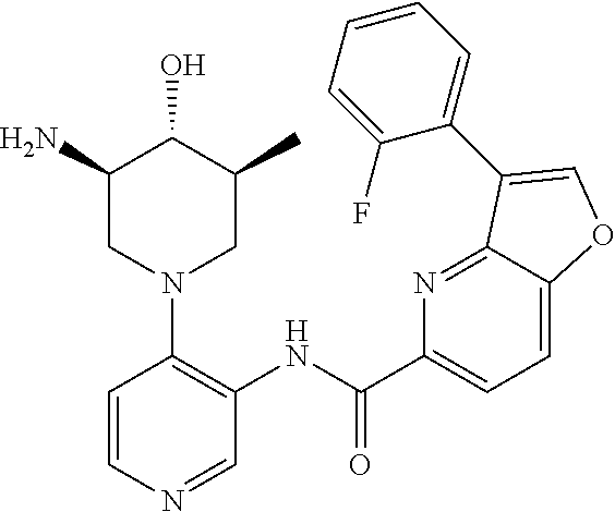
C1(N)CN(C2=C(NC(C3=CC=C4C(=N3)C(C3=CC=CC=C3F)=CO4)=O)C=NC=C2)CC(C)C1O
